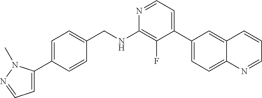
N1=CC=C(C2=CC=C3C(=C2)C=CC=N3)C(F)=C1NCC1=CC=C(C2=CC=NN2C)C=C1
